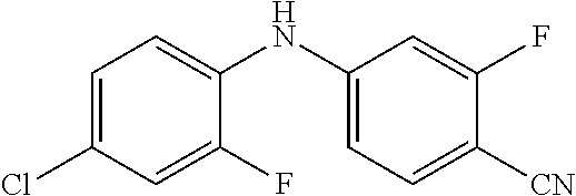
C1=C(Cl)C=C(F)C(NC2=CC=C([CN])C(F)=C2)=C1
